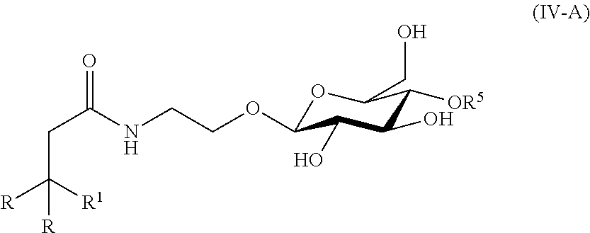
O1C(CO)C([OR5])C(O)C(O)C1OCCNC(CC([R])([R1])[R])=O
